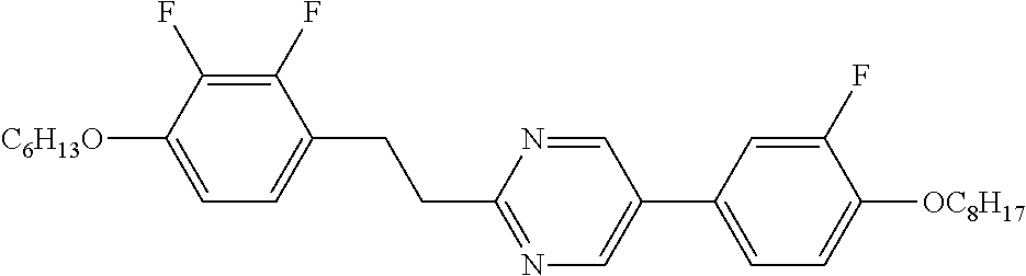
C1(F)=C(F)C([C6H13O])=CC=C1CCC1=NC=C(C2=CC=C([OC8H17])C(F)=C2)C=N1
